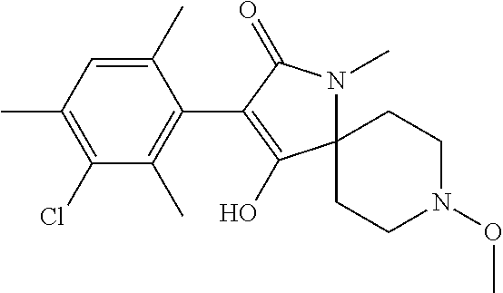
C12(CCN(OC)CC1)N(C)C(=O)C(C1=C(C)C(Cl)=C(C)C=C1C)=C2O
